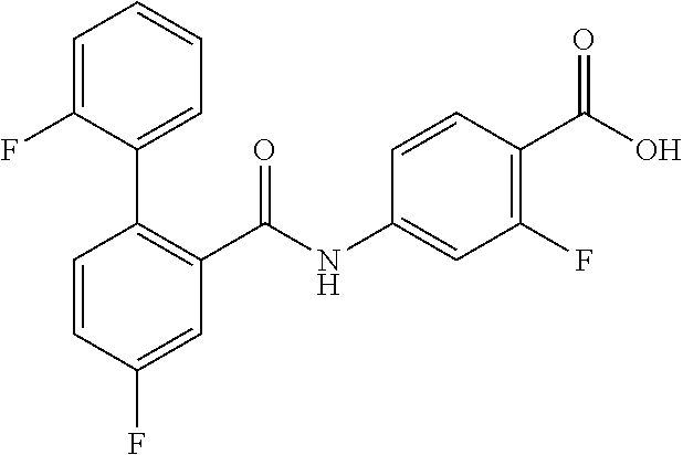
C1=CC(F)=CC(C(NC2=CC(F)=C(C(O)=O)C=C2)=O)=C1C1=CC=CC=C1F
